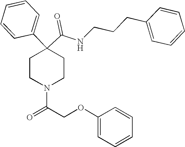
N(C(C1(C2=CC=CC=C2)CCN(C(COC2=CC=CC=C2)=O)CC1)=O)CCCC1=CC=CC=C1
